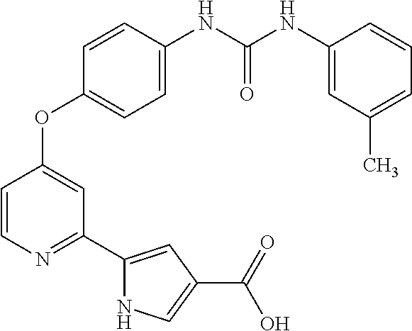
C1=CN=C(C2=CC(C(=O)O)=CN2)C=C1OC1=CC=C(NC(NC2=CC(C)=CC=C2)=O)C=C1
